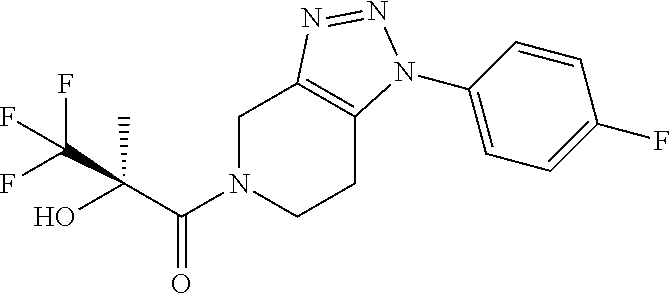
C1N(C(C(O)(C)C(F)(F)F)=O)CCC2=C1N=NN2C1=CC=C(F)C=C1
